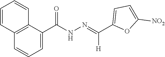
C1(C(=NNC(C2=CC=CC3=C2C=CC=C3)=O)[H])=CC=C([NO2])O1
